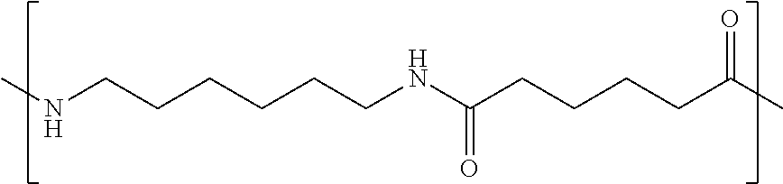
CNCCCCCCNC(CCCCC(C)=O)=O
